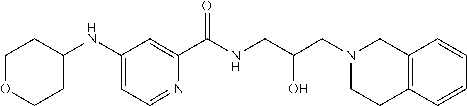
C1(NC2CCOCC2)=CC=NC(C(NCC(CN2CC3=C(CC2)C=CC=C3)O)=O)=C1
